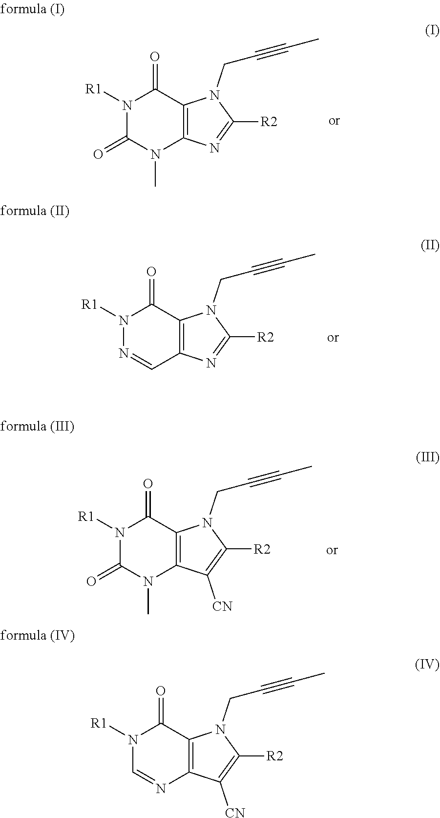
N1([R1])C(=O)N(C)C2=C(C1=O)N(CC#CC)C([R2])=N2.N1([R1])N=CC2=C(C1=O)N(CC#CC)C([R2])=N2.N1([R1])C(=O)N(C)C2=C(C1=O)N(CC#CC)C([R2])=C2[CN].N1([R1])C=NC2=C(C1=O)N(CC#CC)C([R2])=C2[CN]
